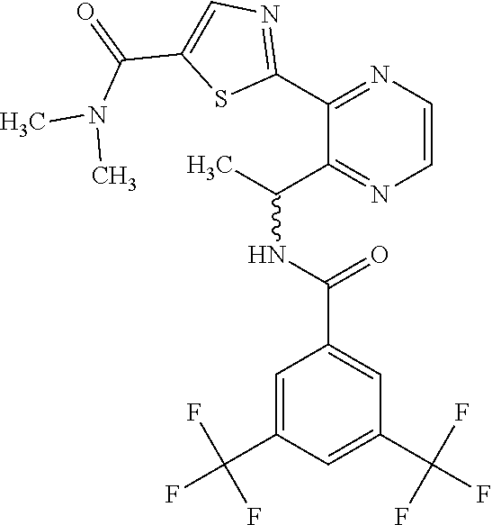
C1=C(C(F)(F)F)C=C(C(NC(C)C2=NC=CN=C2C2=NC=C(C(=O)N(C)C)S2)=O)C=C1C(F)(F)F
